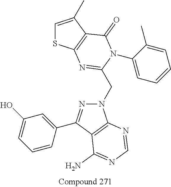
C1=C(C)C2=C(S1)N=C(CN1N=C(C3=CC(O)=CC=C3)C3=C1N=CN=C3N)N(C1=CC=CC=C1C)C2=O
